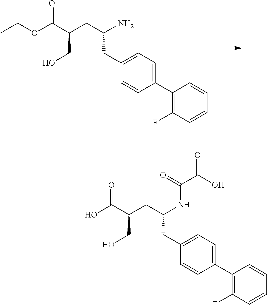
CCOC(C(CC(N)CC1=CC=C(C2=C(F)C=CC=C2)C=C1)CO)=O.OC(C(CC(NC(C(O)=O)=O)CC1=CC=C(C2=C(F)C=CC=C2)C=C1)CO)=O
